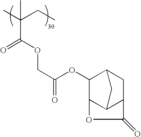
CC(CC)(C(OCC(=O)OC1C2C3C(CC1C3)C(=O)O2)=O)C
